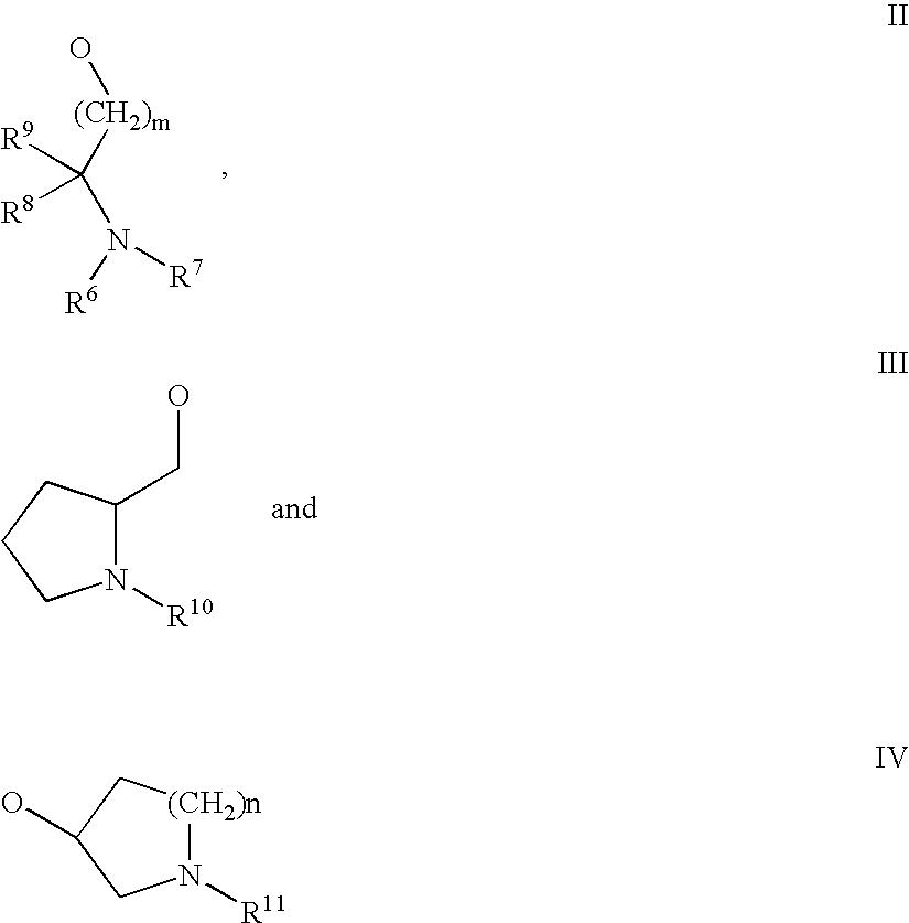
O[(CH2)m]C(N([R6])[R7])([R8])[R9].N1([R10])C(CO)CCC1.N1([R11])[(CH2)n]CC(O)C1
